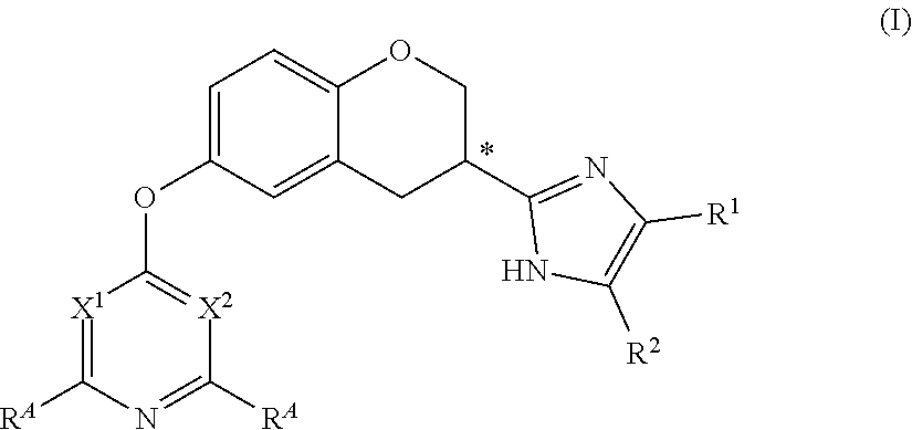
C12=CC(OC3=[X2]C([RA])=NC([RA])=[X1]3)=CC=C1OCC(C1=NC([R1])=C([R2])N1)C2
